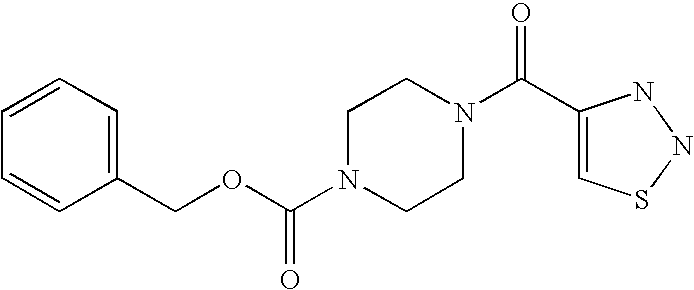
C(OC(N1CCN(C(C2=CSNN2)=O)CC1)=O)C1=CC=CC=C1
